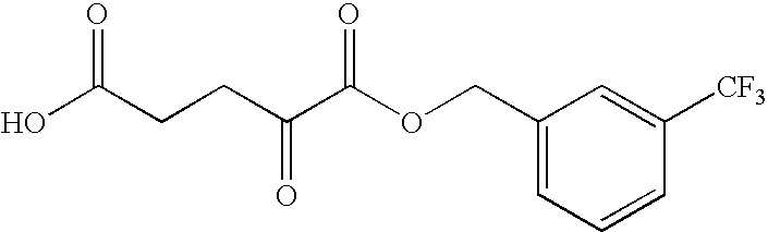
OC(CCC(C(OCC1=CC=CC([CF3])=C1)=O)=O)=O
